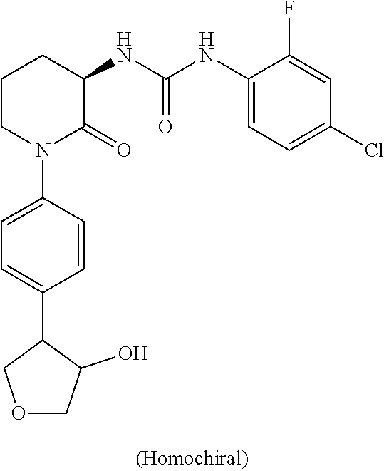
C1CN(C2=CC=C(C3COCC3O)C=C2)C(=O)C(NC(NC2=CC=C(Cl)C=C2F)=O)C1
